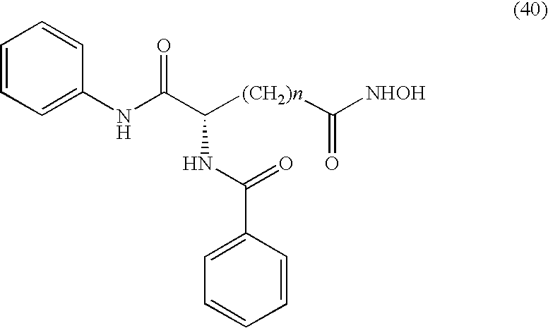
[(CH2)n](C(C(NC1=CC=CC=C1)=O)NC(=O)C1=CC=CC=C1)C([NHOH])=O
